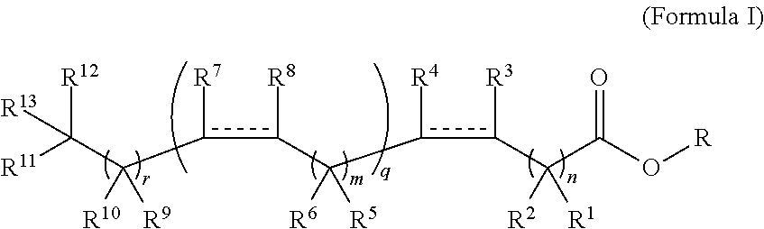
[R12]C(C(c([R7])c([R8])C(c([R4])c([R3])C(C(O[R])=O)([R2])[R1])([R6])[R5])([R10])[R9])([R11])[R13]
